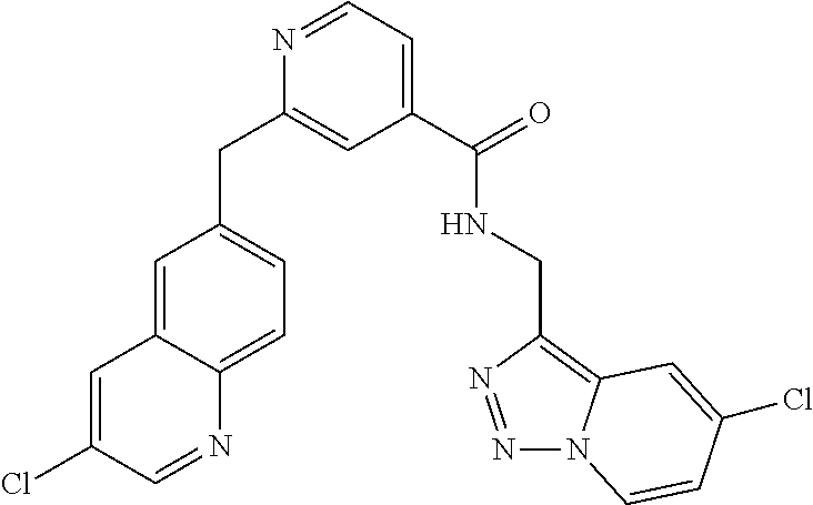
C1=NC(CC2=CC=C3C(=C2)C=C(Cl)C=N3)=CC(C(NCC2=C3N(N=N2)C=CC(Cl)=C3)=O)=C1
